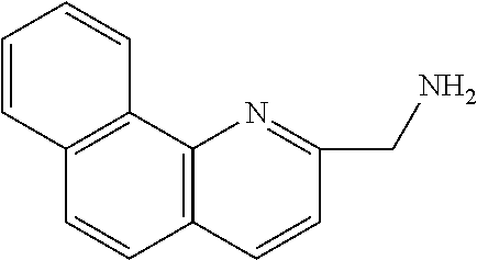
C12=C(C=CC(CN)=N1)C=CC1=C2C=CC=C1
